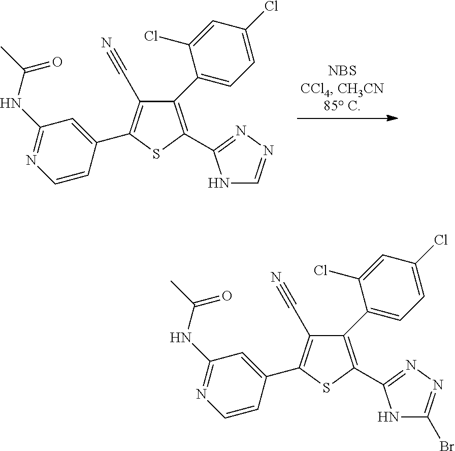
C1(C#N)=C(C2=CC(NC(=O)C)=NC=C2)SC(C2=NN=CN2)=C1C1=CC=C(Cl)C=C1Cl.C1(C#N)=C(C2=CC(NC(=O)C)=NC=C2)SC(C2=NN=C(Br)N2)=C1C1=CC=C(Cl)C=C1Cl
